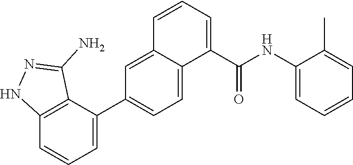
C1(C(NC2=CC=CC=C2C)=O)=CC=CC2=CC(C3=CC=CC4=C3C(N)=NN4)=CC=C12
